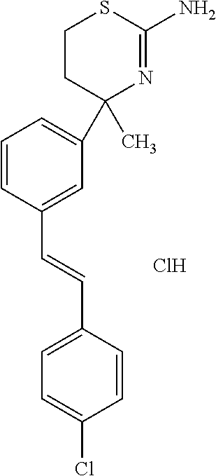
C1=CC(C=CC2=CC=C(Cl)C=C2)=CC(C2(C)N=C(N)SCC2)=C1.Cl
